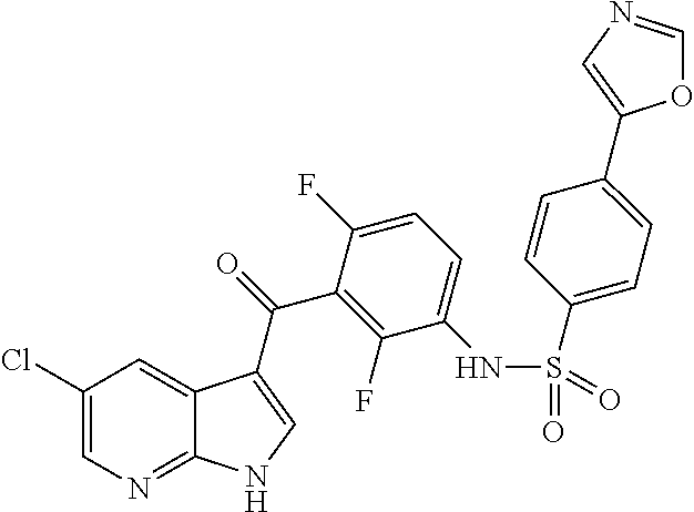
C1(Cl)=CN=C2C(=C1)C(C(=O)C1=C(F)C(NS(C3=CC=C(C4=CN=CO4)C=C3)(=O)=O)=CC=C1F)=CN2
